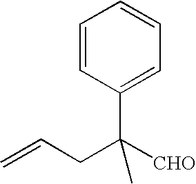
C1=CC(C([CHO])(CC=C)C)=CC=C1
